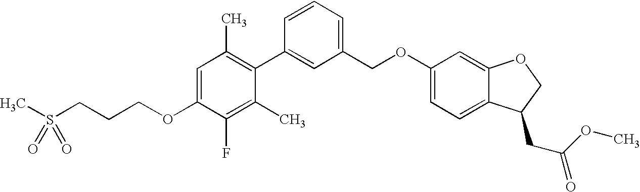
C1=C(OCCCS(C)(=O)=O)C(F)=C(C)C(C2=CC(COC3=CC=C4C(=C3)OCC4CC(OC)=O)=CC=C2)=C1C
